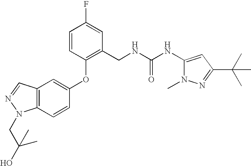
C12=C(C=CC(OC3=C(CNC(NC4=CC(C(C)(C)C)=NN4C)=O)C=C(F)C=C3)=C1)N(CC(O)(C)C)N=C2
